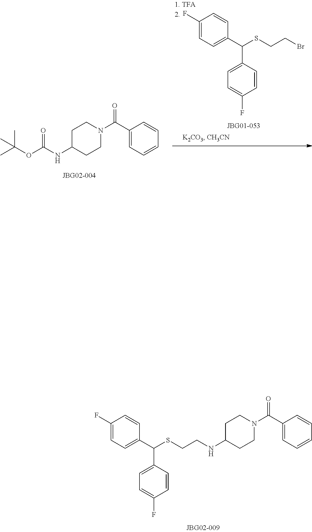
C1=CC(C(C2=CC=C(F)C=C2)SCCNC2CCN(C(C3=CC=CC=C3)=O)CC2)=CC=C1F.C1=CC(C(C2=CC=C(F)C=C2)SCCBr)=CC=C1F.CC(C)(C)OC(NC1CCN(C(=O)C2=CC=CC=C2)CC1)=O
